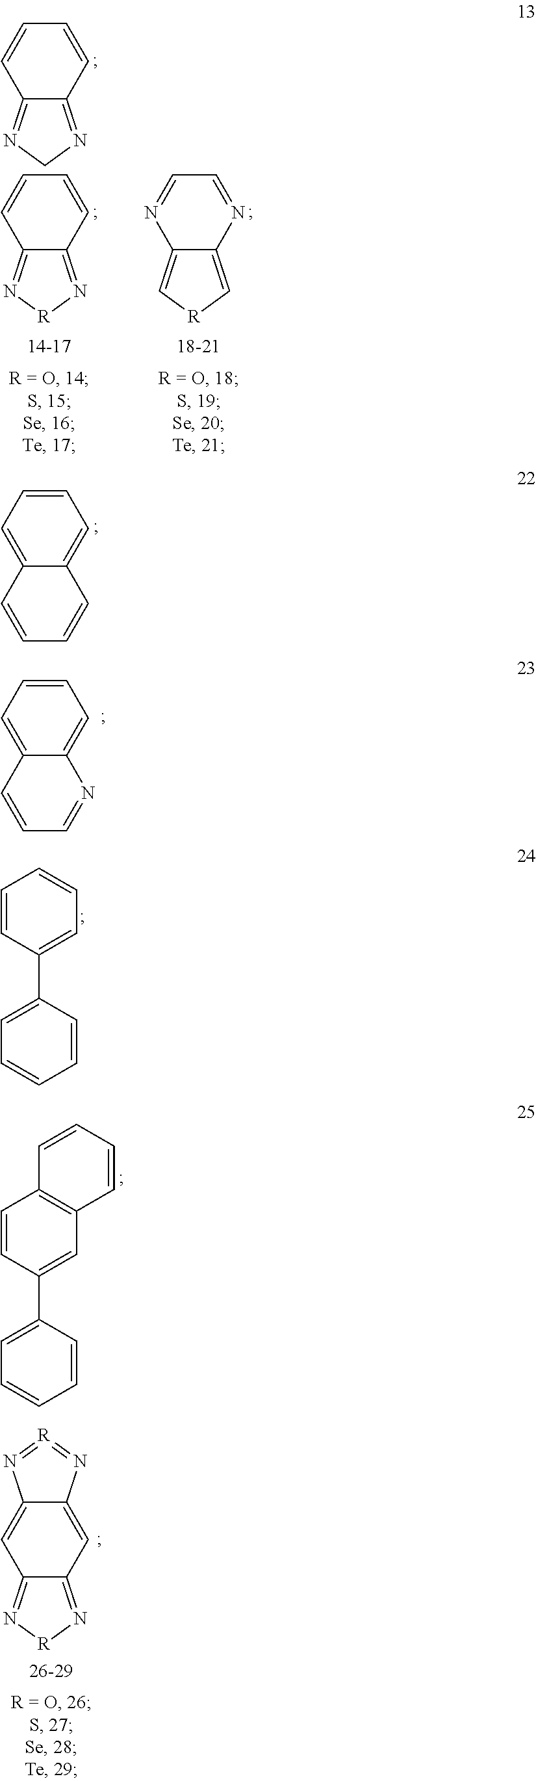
C12=NCN=C1C=CC=C2.C12=N[R]N=C1C=C1C(=C2)N=[R]=N1.C12=N[R]N=C1C=CC=C2.C12=C[R]C=C1N=CC=N2.C1=CC=C2C(=C1)C=CC=C2.C1=CC=C2C(=C1)N=CC=C2.C1=CC(C2=CC=CC=C2)=CC=C1.C1=CC(C2=CC=CC=C2)=CC2=C1C=CC=C2
